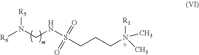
[R6]N(CNS(CCCN(C)([R1])C)(=O)=O)[R5]
